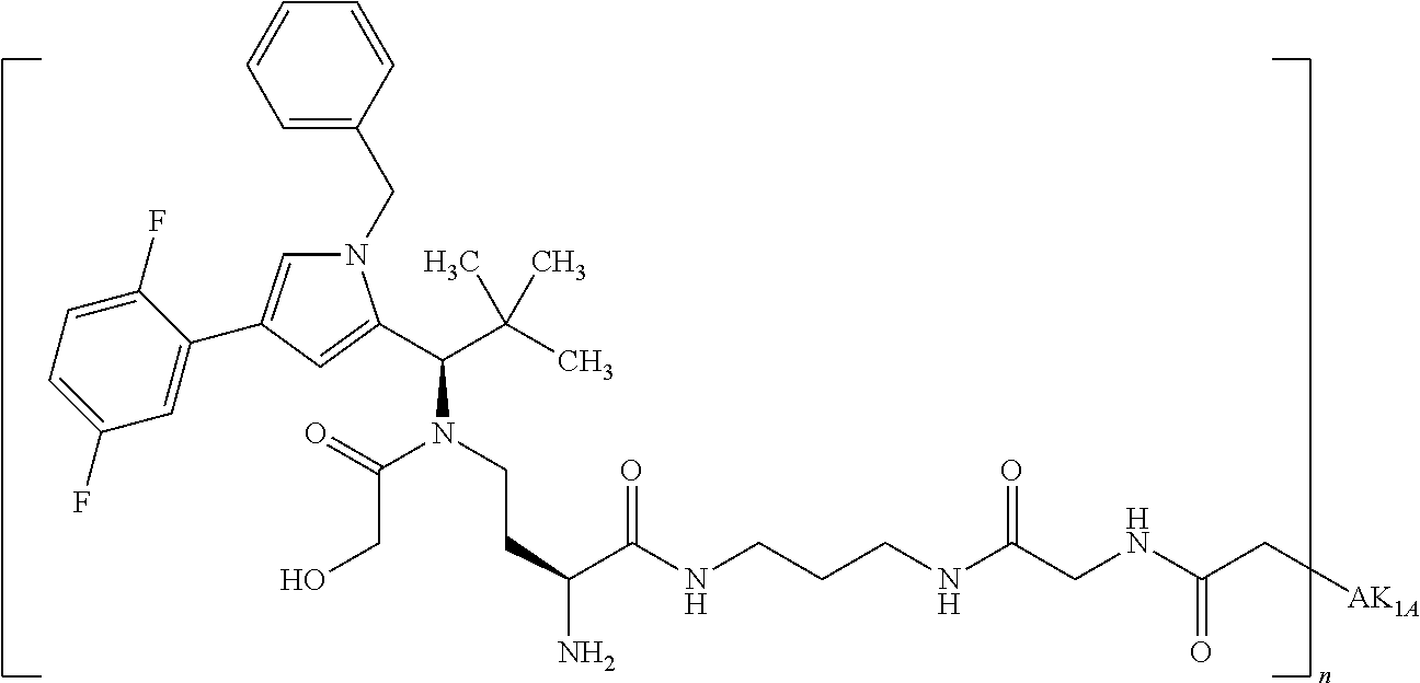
N1(CC2=CC=CC=C2)C=C(C2=CC(F)=CC=C2F)C=C1C(C(C)(C)C)N(CCC(C(NCCCNC(CNC(C[AK1A])=O)=O)=O)N)C(=O)CO
